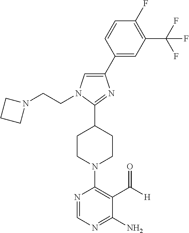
C1(C2CCN(C3=C(C([H])=O)C(N)=NC=N3)CC2)=NC(C2=CC(C(F)(F)F)=C(F)C=C2)=CN1CCN1CCC1
